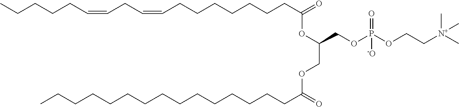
C(CCC(=O)OC(COC(CCCCCCCCCCCCCCC)=O)COP(OCC[N+](C)(C)C)(=O)[-O])CCCCC=CCC=CCCCCC
